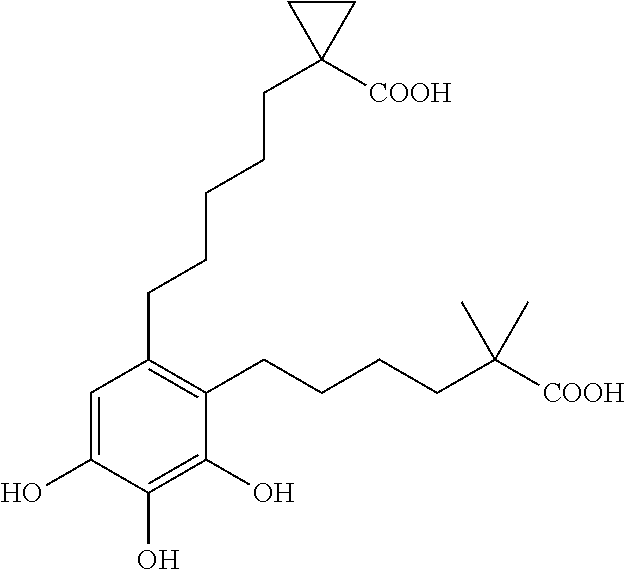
C1=C(O)C(O)=C(O)C(CCCCC([COOH])(C)C)=C1CCCCCC1([COOH])CC1
